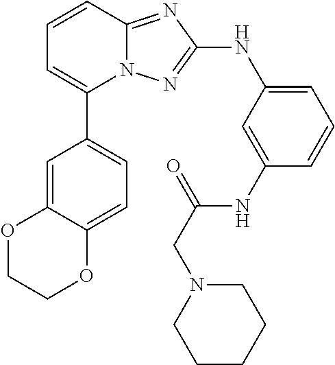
C1=CC2=NC(NC3=CC=CC(NC(CN4CCCCC4)=O)=C3)=NN2C(C2=CC=C3C(=C2)OCCO3)=C1
